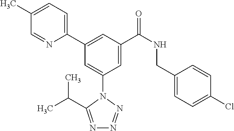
C1=C(C)C=NC(C2=CC(C(NCC3=CC=C(Cl)C=C3)=O)=CC(N3C(C(C)C)=NN=N3)=C2)=C1
